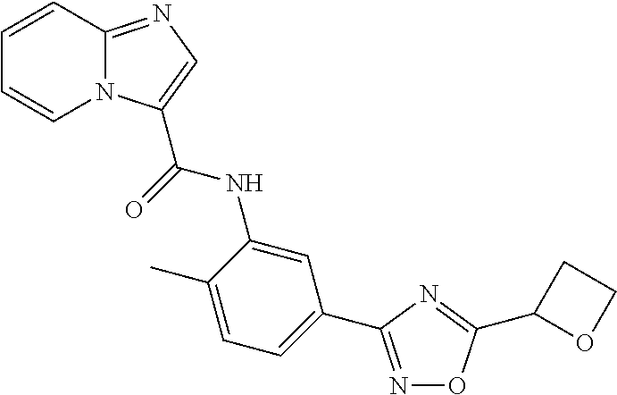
C1=CC2=NC=C(C(=O)NC3=CC(C4=NOC(C5OCC5)=N4)=CC=C3C)N2C=C1
